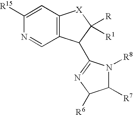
C12=C(C(C3=NC([R6])C([R7])N3[R8])C([R])([R1])[X]1)C=NC([R15])=C2
